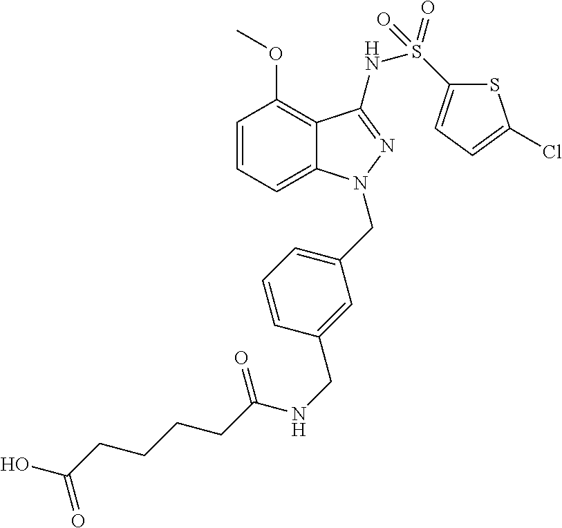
C1=CC=C2C(=C1OC)C(NS(=O)(C1=CC=C(Cl)S1)=O)=NN2CC1=CC=CC(CNC(=O)CCCCC(O)=O)=C1
